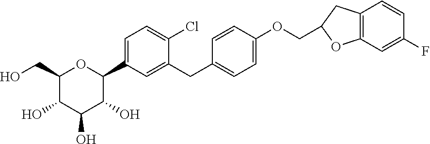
C1(CO)C(O)C(O)C(O)C(C2=CC=C(Cl)C(CC3=CC=C(OCC4CC5=C(C=C(F)C=C5)O4)C=C3)=C2)O1
